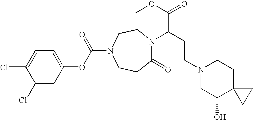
C1(Cl)=CC(OC(N2CCC(=O)N(C(CCN3CC(O)C4(CC3)CC4)C(OC)=O)CC2)=O)=CC=C1Cl
